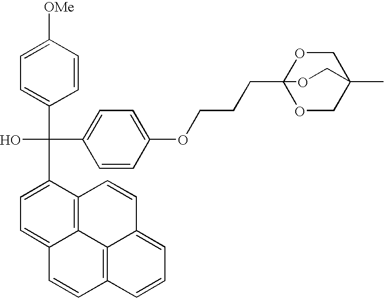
C1=CC([OMe])=CC=C1C(C1=CC=C2C3=C1C=CC1=CC=CC(=C31)C=C2)(C1=CC=C(OCCCC23OCC(C)(CO2)CO3)C=C1)O
